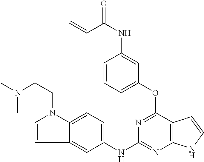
O=C(NC1=CC(OC2=NC(NC3=CC=C4C(=C3)C=CN4CCN(C)C)=NC3=C2C=CN3)=CC=C1)C=C
